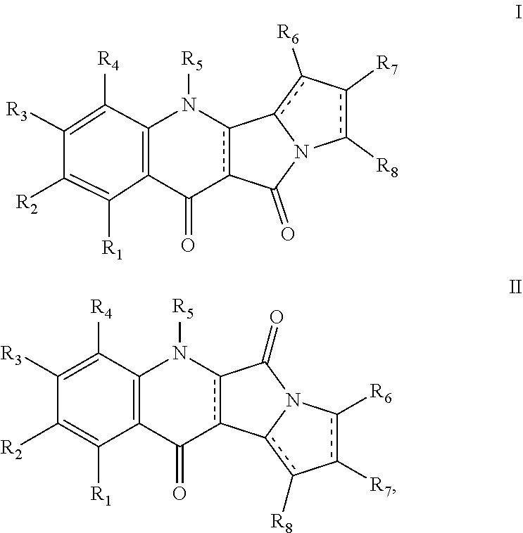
[R5]N1C2=C(C([R1])=C([R2])C([R3])=C2[R4])C(=O)c2c1-c1c([R6])-c([R7])c([R8])N1C2=O.C12=C(C([R4])=C([R3])C([R2])=C1[R1])N([R5])c1c(C2=O)-c2c([R8])-c([R7])c([R6])N2C1=O
